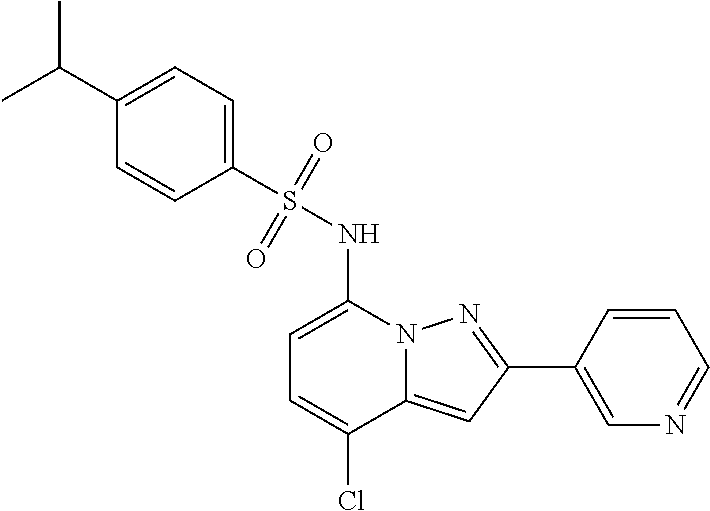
C1(C2=NN3C(=C2)C(Cl)=CC=C3NS(=O)(=O)C2=CC=C(C(C)C)C=C2)=CN=CC=C1
